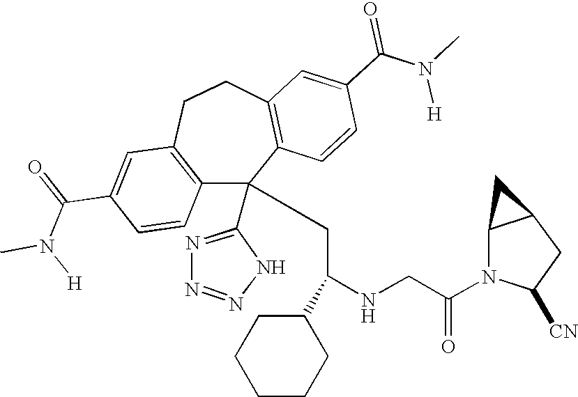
C1(C(=O)N(C)[H])=CC2=C(C=C1)C(C1=NN=NN1)(CC(NCC(N1C([CN])CC3C1C3)=O)C1CCCCC1)C1=C(CC2)C=C(C(N(C)[H])=O)C=C1
